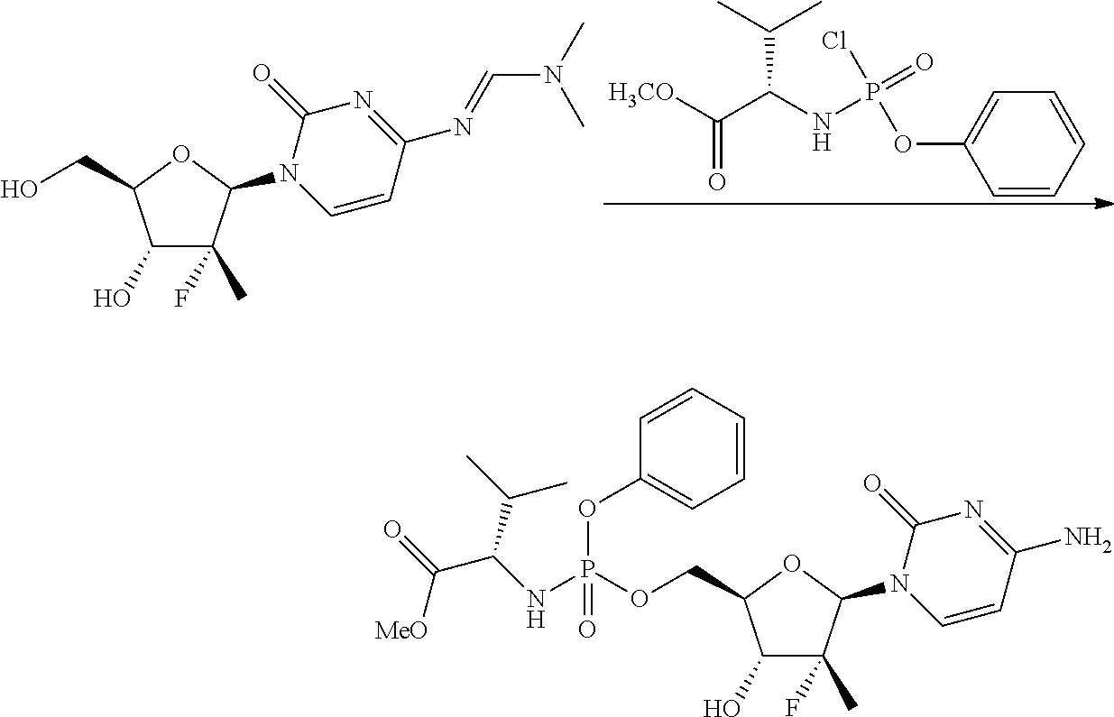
C1(O)C(F)(C)C(N2C=CC(N=CN(C)C)=NC2=O)OC1CO.C1=C(OP(NC(C([H3CO])=O)C(C)C)(=O)Cl)C=CC=C1.C1(O)C(F)(C)C(N2C=CC(N)=NC2=O)OC1COP(NC(C(=O)[MeO])C(C)C)(=O)OC1=CC=CC=C1
